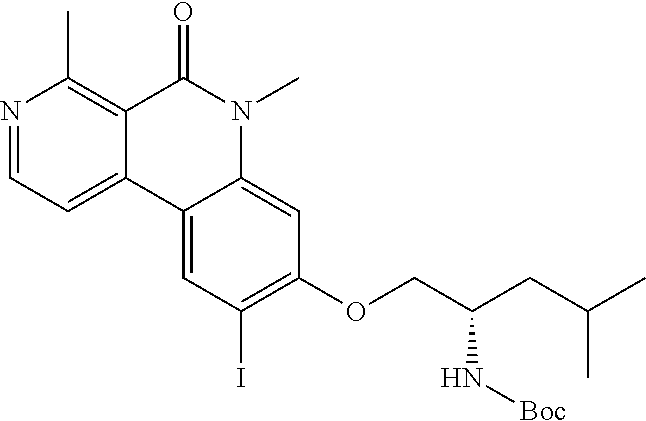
N1=CC=C2C(=C1C)C(=O)N(C)C1=CC(OCC(CC(C)C)N[Boc])=C(I)C=C21
